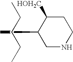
C1NCCC([HOH2C])C1C.CCCCC
